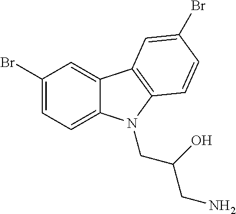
C1(Br)=CC=C2C(=C1)C1=C(N2CC(O)CN)C=CC(Br)=C1
